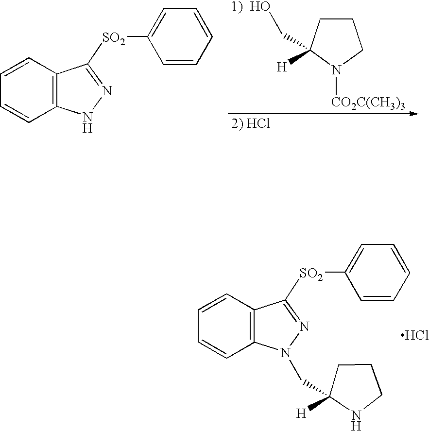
[2) HCl].C12=C(C=CC=C1)C([SO2]C1=CC=CC=C1)=NN2.C1CC([H])(CO)N([CO2C(CH3)3])C1.C12=C(C=CC=C1)C([SO2]C1=CC=CC=C1)=NN2CC1([H])NCCC1.Cl
